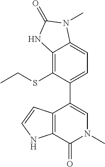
C(SC1=C2C(=CC=C1C1=CN(C)C(=O)C3=C1C=CN3)N(C)C(=O)N2)C
